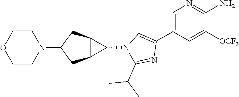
C1=C(C2=CN(C3C4C3CC(N3CCOCC3)C4)C(C(C)C)=N2)C=C([OCF3])C(N)=N1
